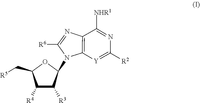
C1([R6])=NC2=C(N1C1C([R3])C([R4])C(C[R5])O1)[Y]=C([R2])N=C2[NHR1]
